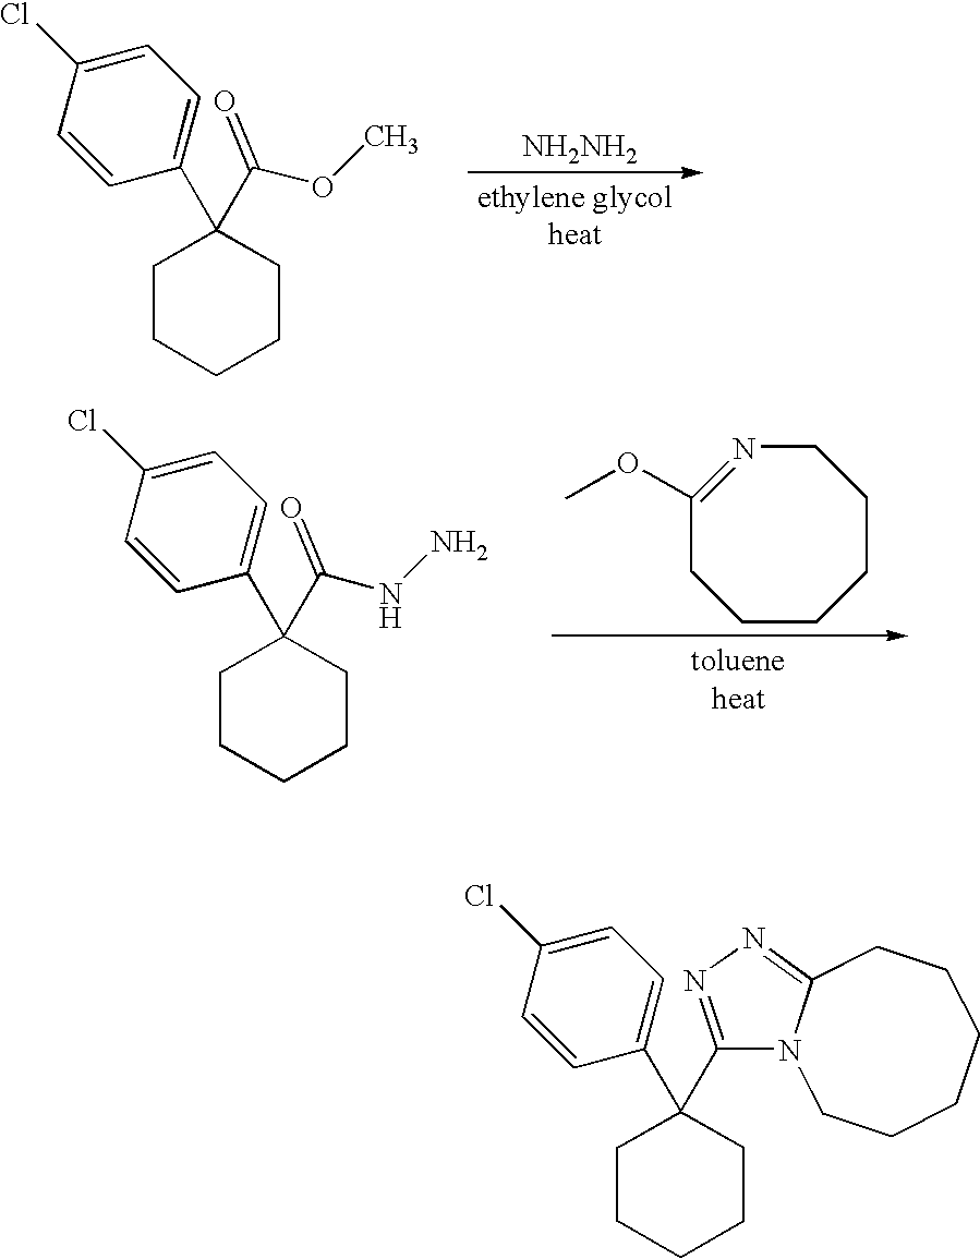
C1(Cl)=CC=C(C2(C(OC)=O)CCCCC2)C=C1.[NH2NH2].C1(Cl)=CC=C(C2(C(NN)=O)CCCCC2)C=C1.C1CCCCN=C(OC)C1.C1(Cl)=CC=C(C2(C3=NN=C4N3CCCCCC4)CCCCC2)C=C1
